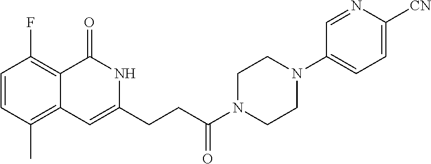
C1=CC(C)=C2C(=C1F)C(=O)NC(CCC(N1CCN(C3=CC=C([CN])N=C3)CC1)=O)=C2
